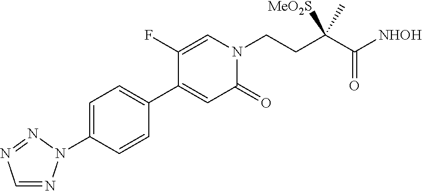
C1=NN(C2=CC=C(C3=CC(=O)N(CCC(C([NHOH])=O)([MeO2S])C)C=C3F)C=C2)N=N1
